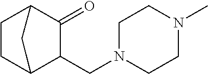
C1CC2C(CN3CCN(C)CC3)C(=O)C1C2
